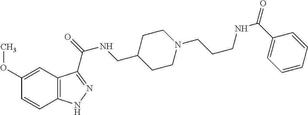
COC1=CC2=C(C=C1)NN=C2C(=O)NCC1CCN(CCCNC(=O)C2=CC=CC=C2)CC1
